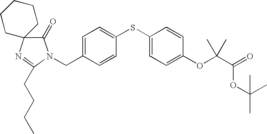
C1(=O)N(CC2=CC=C(SC3=CC=C(OC(C(=O)OC(C)(C)C)(C)C)C=C3)C=C2)C(CCCC)=NC12CCCCC2
